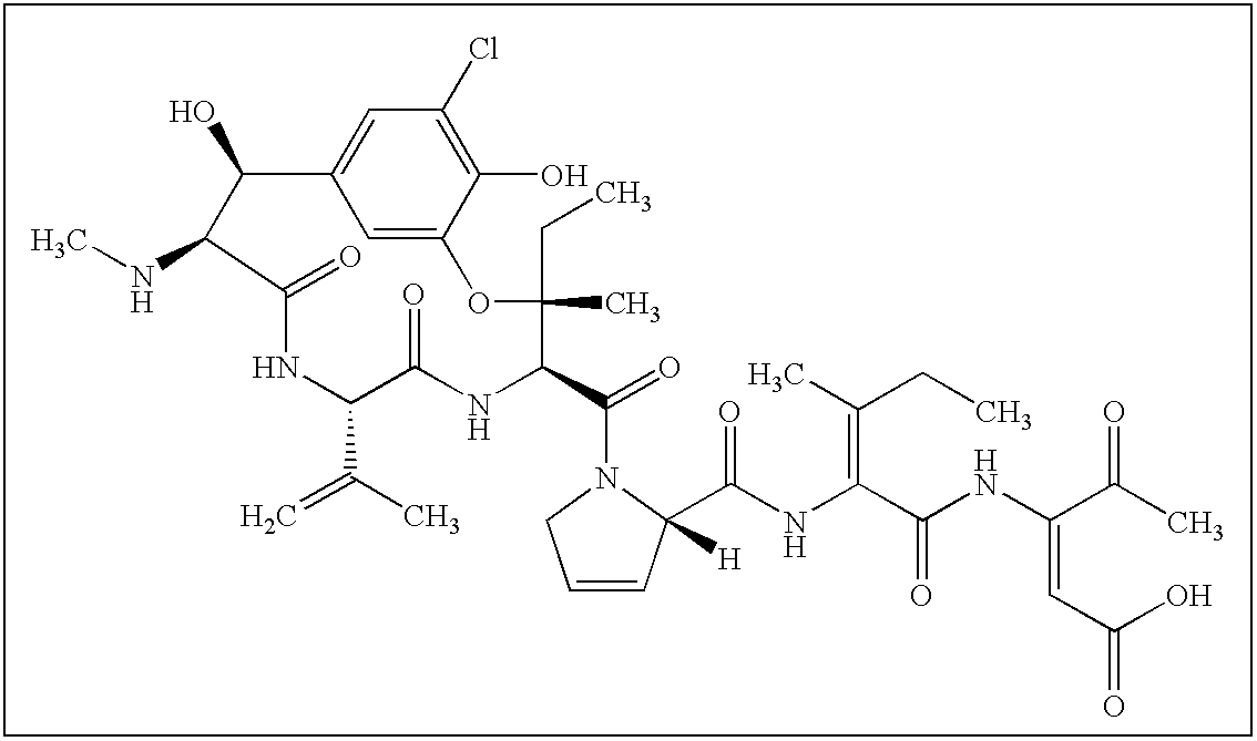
C1=C2C=C(C(O)=C1Cl)OC(CC)(C)C(C(=O)N1C(C(NC(=C(CC)C)C(NC(C(=O)C)=CC(O)=O)=O)=O)([H])C=CC1)NC(=O)C(C(=C)C)NC(=O)C(NC)C2O
